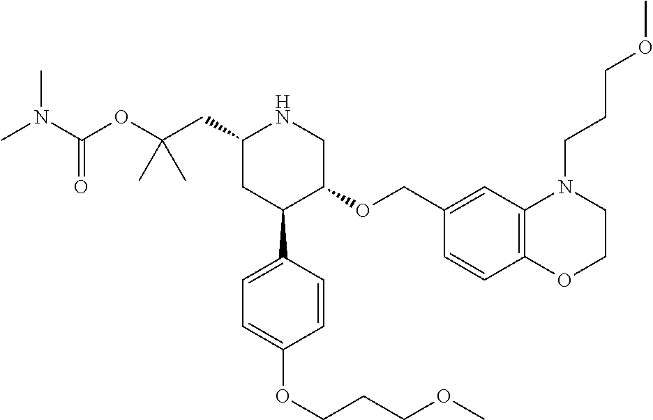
C1(CC(OC(N(C)C)=O)(C)C)CC(C2=CC=C(OCCCOC)C=C2)C(OCC2=CC3=C(C=C2)OCCN3CCCOC)CN1
